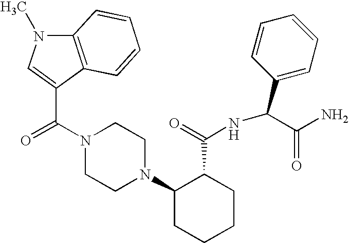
C(N1CCN(C2CCCCC2C(=O)NC(C2=CC=CC=C2)C(N)=O)CC1)(=O)C1=CN(C)C2=C1C=CC=C2
